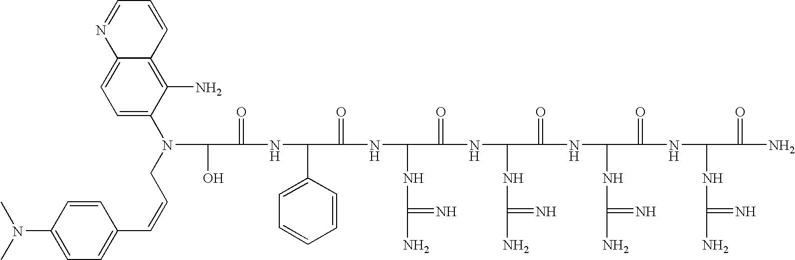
OC(C(=O)NC(C1=CC=CC=C1)C(=O)NC(NC(N)=N)C(=O)NC(NC(N)=N)C(=O)NC(NC(N)=N)C(=O)NC(NC(N)=N)C(=O)N)N(CC=CC1=CC=C(N(C)C)C=C1)C1=CC=C2C(=C1N)C=CC=N2
